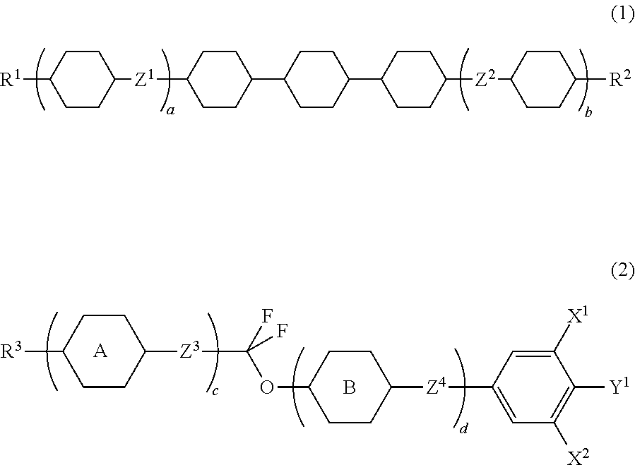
C1([R1])CCC([Z1]C2CCC(C3CCC(C4CCC([Z2]C5CCC([R2])CC5)CC4)CC3)CC2)CC1.C1([R3])CCC([Z3]C(OC2CCC([Z4]C3=CC([X2])=C([Y1])C([X1])=C3)CC2)(F)F)CC1.[A].B
